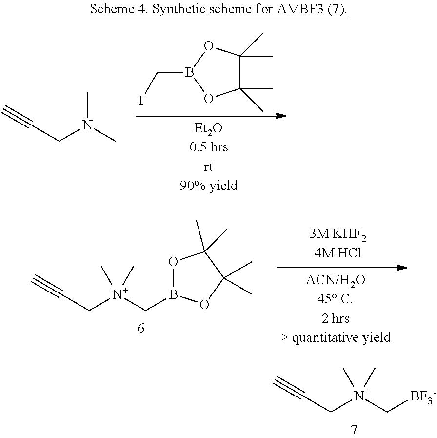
C(N(C)C)C#C.C1(C)(C)C(C)(C)OB(CI)O1.O1B(C[N+](CC#C)(C)C)OC(C)(C)C1(C)C.C([N+](C[BF3-])(C)C)C#C
